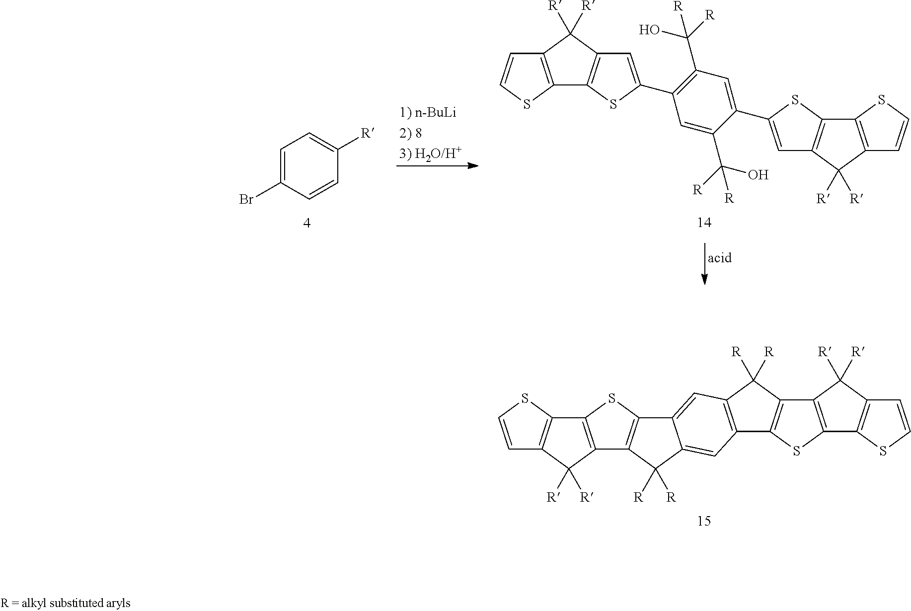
C12=C(SC=C1)C1=C(C2([R])[R])C2=C(S1)C1=CC3=C(C4=C(C5=C(S4)C4=C(C5([R])[R])C=CS4)C3([R])[R])C=C1C2([R])[R].C1=C(Br)C=CC([R])=C1.C12=C(SC=C1)C1=C(C2([R])[R])C=C(C2=C(C([R])(O)[R])C=C(C3=CC4=C(S3)C3=C(C4([R])[R])C=CS3)C(C(O)([R])[R])=C2)S1
